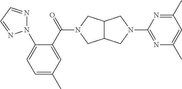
C12C(CN(C(C3=CC(C)=CC=C3N3N=CC=N3)=O)C1)CN(C1=NC(C)=CC(C)=N1)C2
